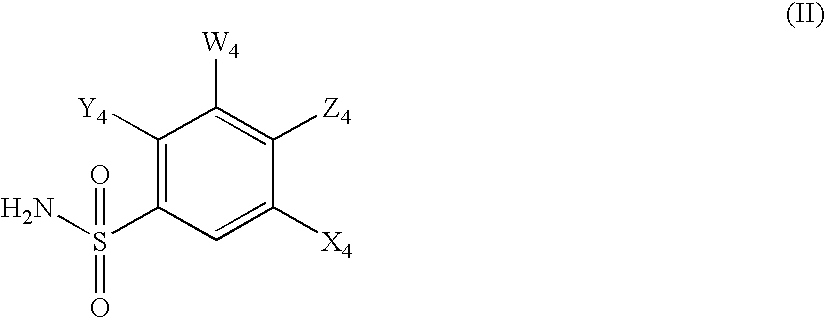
C1([Y4])=C(S(N)(=O)=O)C=C([X4])C([Z4])=C1[W4]
